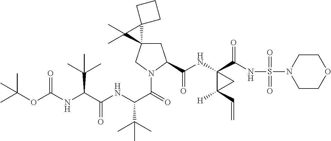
C1C2(CN(C(=O)C(NC(C(NC(OC(C)(C)C)=O)C(C)(C)C)=O)C(C)(C)C)C1C(NC1(C(NS(N3CCOCC3)(=O)=O)=O)C([H])(C=C)C1)=O)C1(C2(C)C)CCC1
